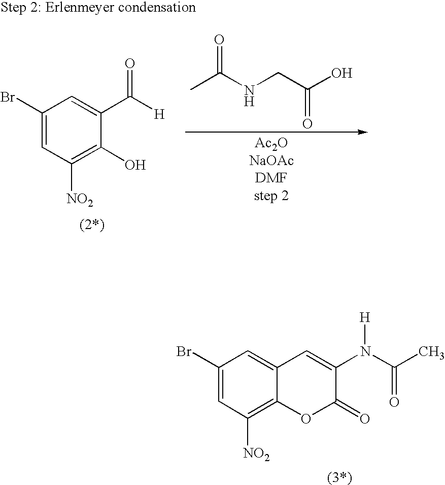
C1(Br)=CC([NO2])=C2C(=C1)C=C(N(C(C)=O)[H])C(=O)O2.C1(Br)=CC([NO2])=C(O)C(C(=O)[H])=C1.[Ac2ONaOAcDMFstep 2].CC(NCC(O)=O)=O
